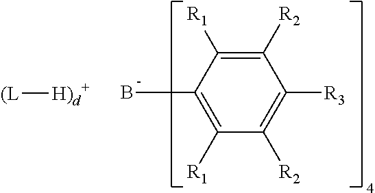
C1(B)=C([R1])C([R2])=C([R3])C([R2])=C1[R1].[(L][H)d+]
